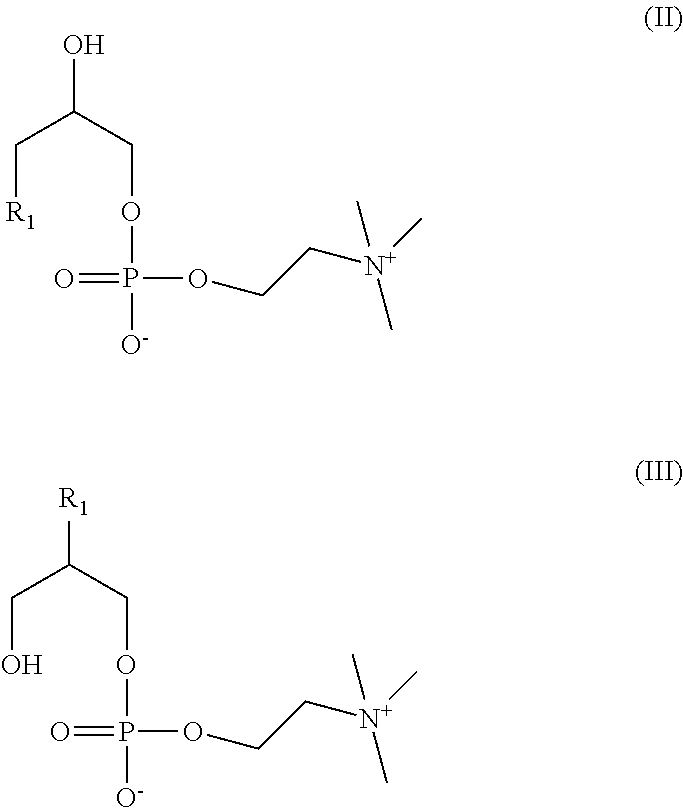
OC(COP([O-])(=O)OCC[N+](C)(C)C)C[R1].[R1]C(COP([O-])(=O)OCC[N+](C)(C)C)CO
